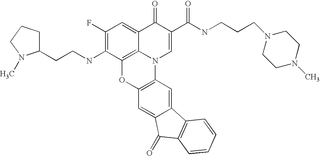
C1(F)=C(NCCC2CCCN2C)C2=C3C(=C1)C(=O)C(C(=O)NCCCN1CCN(C)CC1)=CN3C1=C(O2)C=C2C(=C1)C1=C(C2=O)C=CC=C1
